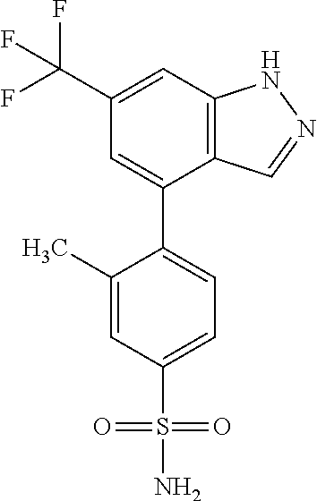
C12=C(C=C(C(F)(F)F)C=C1C1=CC=C(S(N)(=O)=O)C=C1C)NN=C2
